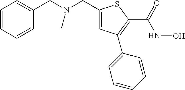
N(CC1=CC(C2=CC=CC=C2)=C(C(=O)NO)S1)(CC1=CC=CC=C1)C
